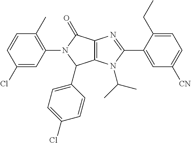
C12=C(N(C(C)C)C(C3=CC([CN])=CC=C3CC)=N1)C(C1=CC=C(Cl)C=C1)N(C1=C(C)C=CC(Cl)=C1)C2=O
